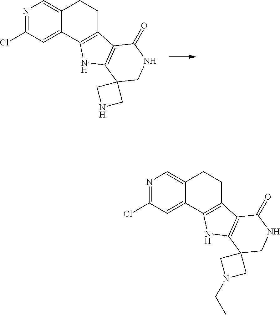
C12=CN=C(Cl)C=C1C1=C(CC2)C2=C(N1)C1(CNC2=O)CNC1.C12=CN=C(Cl)C=C1C1=C(CC2)C2=C(N1)C1(CNC2=O)CN(CC)C1
